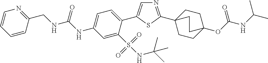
N1=C(C23CCC(OC(NC(C)C)=O)(CC2)CC3)SC(C2=CC=C(NC(NCC3=NC=CC=C3)=O)C=C2S(NC(C)(C)C)(=O)=O)=C1
